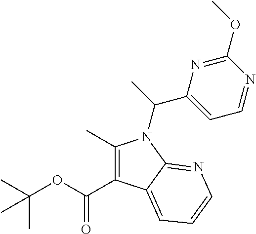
C1(C)=C(C(OC(C)(C)C)=O)C2=CC=CN=C2N1C(C)C1=CC=NC(OC)=N1
